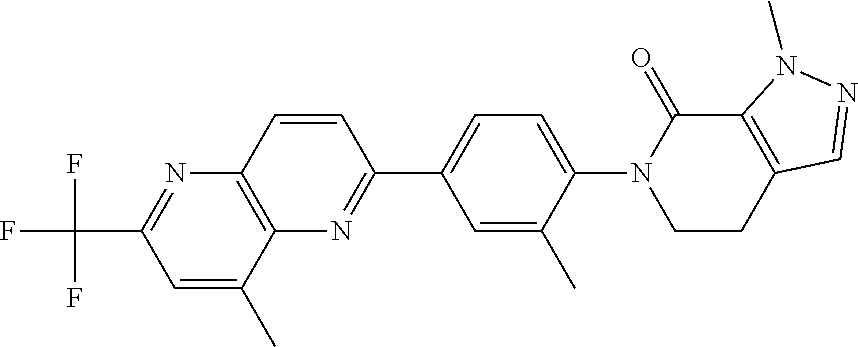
N1(C2=CC=C(C3=NC4=C(N=C(C(F)(F)F)C=C4C)C=C3)C=C2C)CCC2=C(C1=O)N(C)N=C2
